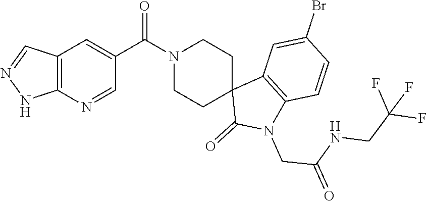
C12=C(N=CC(C(=O)N3CCC4(CC3)C(=O)N(CC(NCC(F)(F)F)=O)C3=C4C=C(Br)C=C3)=C1)NN=C2
